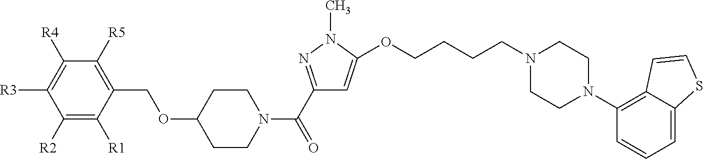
C1([R2])=C([R1])C(COC2CCN(C(=O)C3=NN(C)C(OCCCCN4CCN(C5=C6C(=CC=C5)SC=C6)CC4)=C3)CC2)=C([R5])C([R4])=C1[R3]
